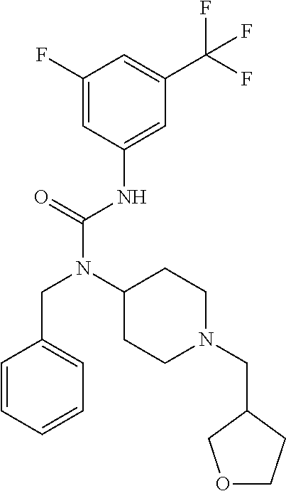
C1(F)=CC(NC(N(C2CCN(CC3COCC3)CC2)CC2=CC=CC=C2)=O)=CC(C(F)(F)F)=C1
